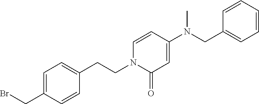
C1=C(CBr)C=CC(CCN2C(=O)C=C(N(CC3=CC=CC=C3)C)C=C2)=C1
